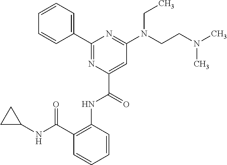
C1=CC=C(C2=NC(C(=O)NC3=C(C(NC4CC4)=O)C=CC=C3)=CC(N(CCN(C)C)CC)=N2)C=C1
